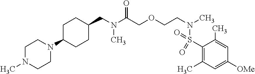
C1(CN(C(COCCN(C)S(C2=C(C)C=C([OMe])C=C2C)(=O)=O)=O)C)CCC(N2CCN(C)CC2)CC1
